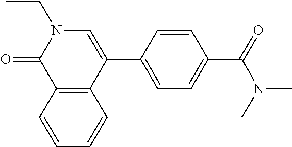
O=C1N(CC)C=C(C2=CC=C(C(=O)N(C)C)C=C2)C2=C1C=CC=C2
